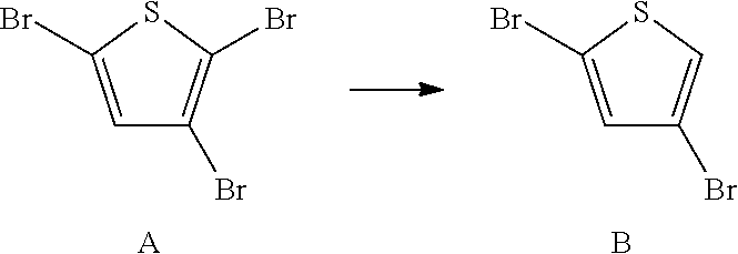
C1=C(Br)SC=C1Br.B.C1=C(Br)SC(Br)=C1Br.[A]
